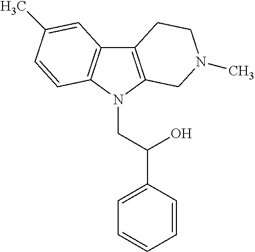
C12=C(N(CC(C3=CC=CC=C3)O)C3=C1C=C(C)C=C3)CN(C)CC2
